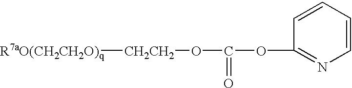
[R7aO(CH2CH2O)q][CH2CH2]OC(OC1=NC=CC=C1)=O
